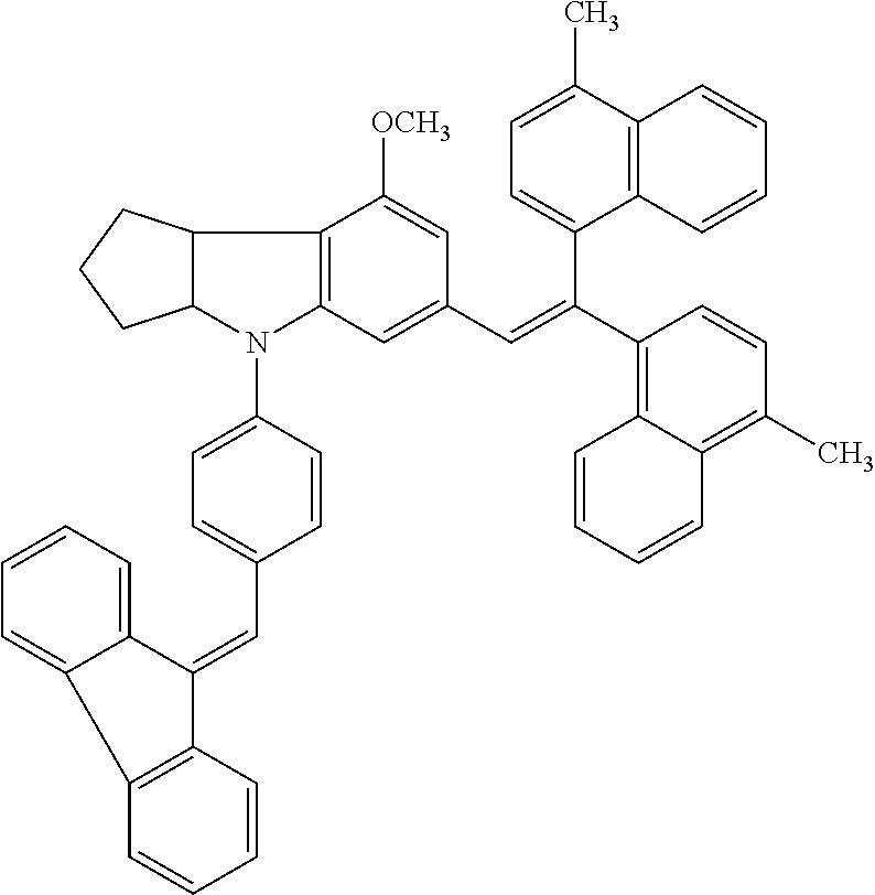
C12C(N(C3=CC=C(C=C4C5=C(C6=CC=CC=C46)C=CC=C5)C=C3)C3=C1C([OCH3])=CC(C=C(C1=C4C(=C(C)C=C1)C=CC=C4)C1=CC=C(C)C4=C1C=CC=C4)=C3)CCC2
